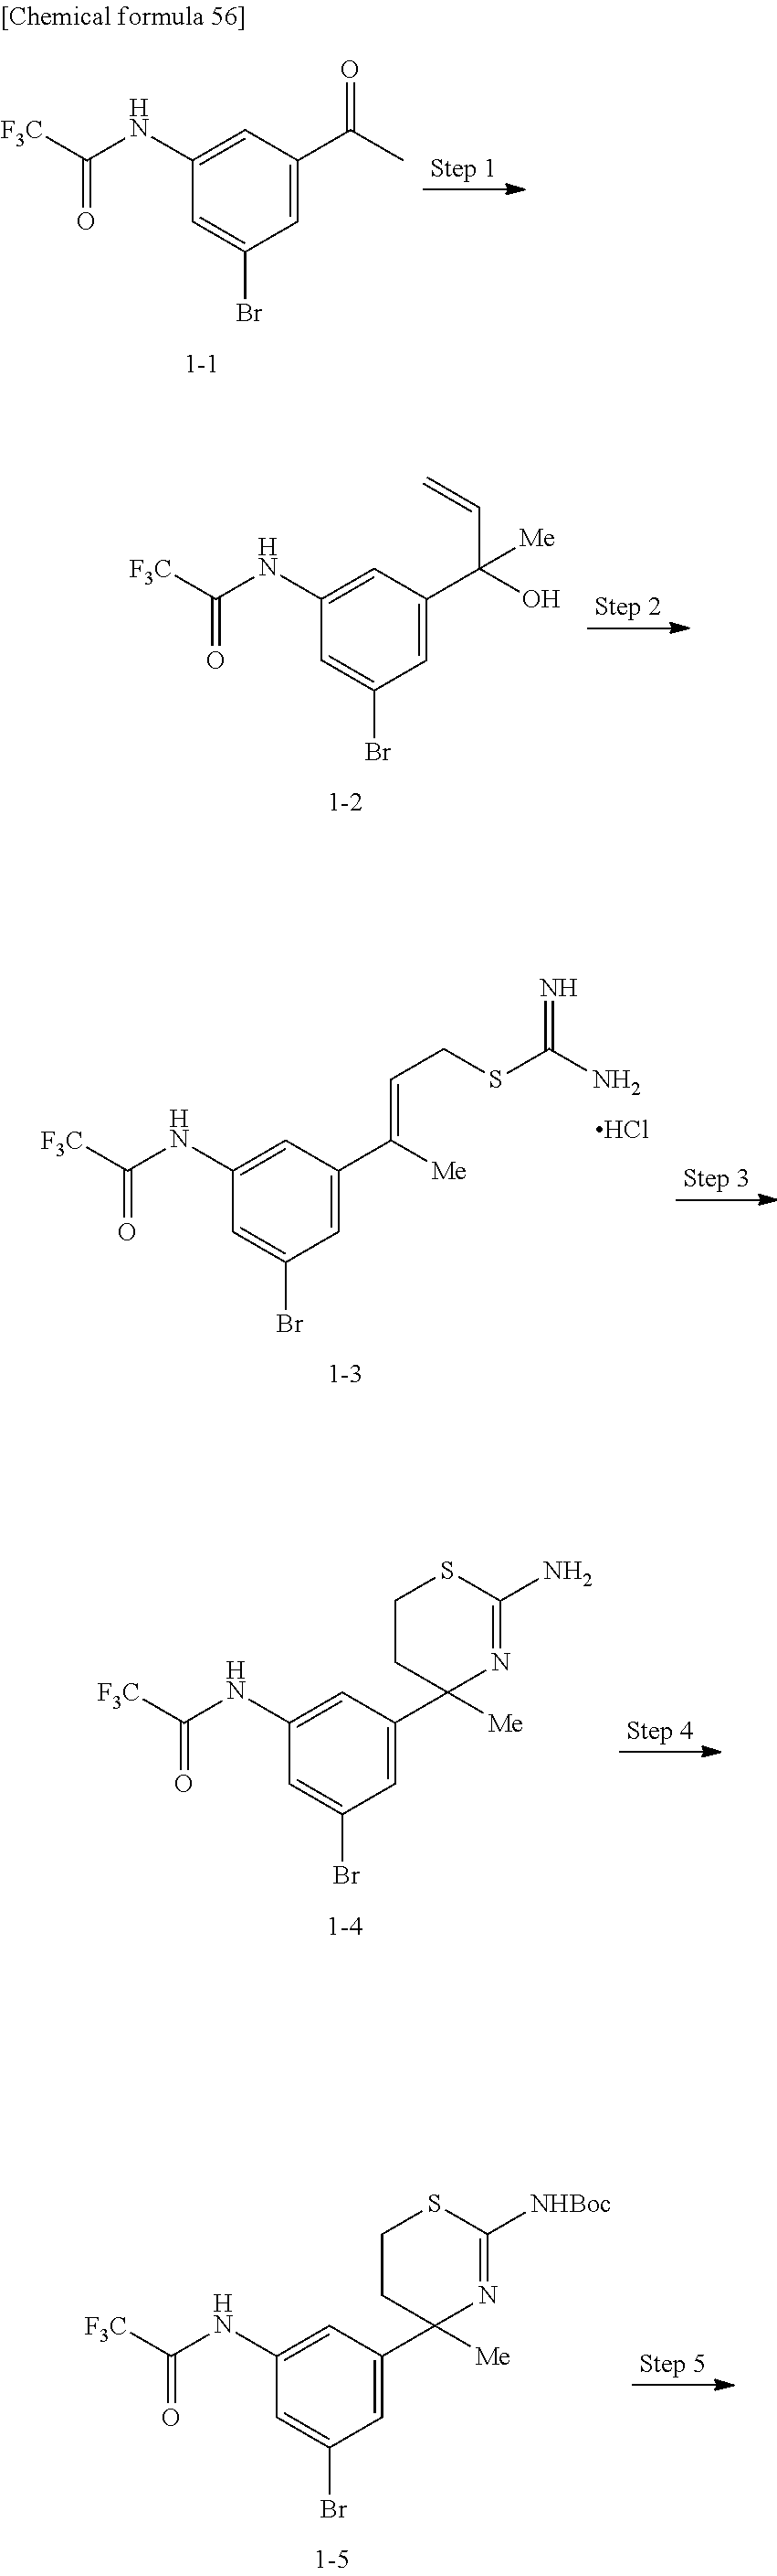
C1(NC([F3C])=O)=CC(C(O)(C=C)[Me])=CC(Br)=C1.C1(NC([F3C])=O)=CC(C([Me])=CCSC(N)=N)=CC(Br)=C1.Cl.C1(NC([F3C])=O)=CC(C2([Me])N=C(N)SCC2)=CC(Br)=C1.C1(NC([F3C])=O)=CC(C2([Me])N=C([NHBoc])SCC2)=CC(Br)=C1.C1(NC([F3C])=O)=CC(C(C)=O)=CC(Br)=C1
